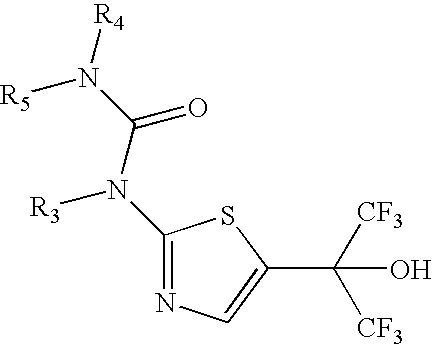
C1(N([R3])C(=O)N([R5])[R4])=NC=C(C([CF3])([CF3])O)S1
